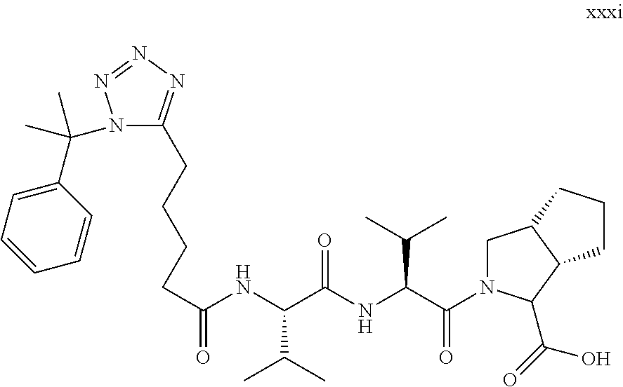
C(C(NC(C(NC(C(N1CC2C(C1C(=O)O)CCC2)=O)C(C)C)=O)C(C)C)=O)CCCC1=NN=NN1C(C1=CC=CC=C1)(C)C
